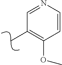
C1=NC=CC(OC)=C1C
